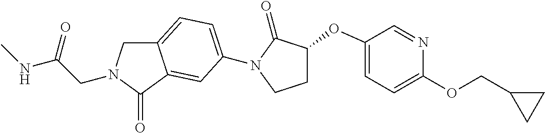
C(CN1CC2=CC=C(N3C(=O)C(OC4=CC=C(OCC5CC5)N=C4)CC3)C=C2C1=O)(=O)NC
